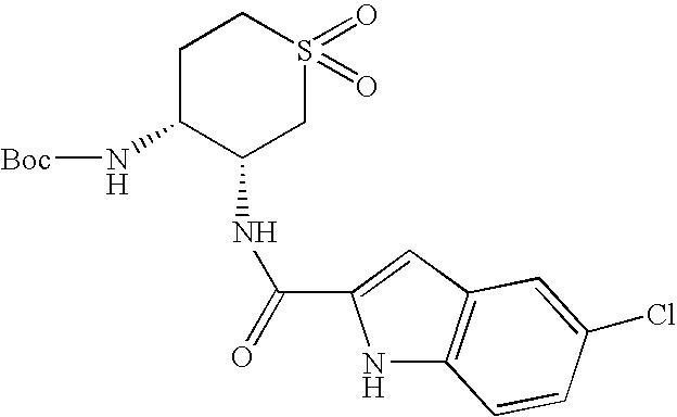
N1C2=C(C=C1C(=O)NC1CS(=O)(=O)CCC1N[Boc])C=C(Cl)C=C2
